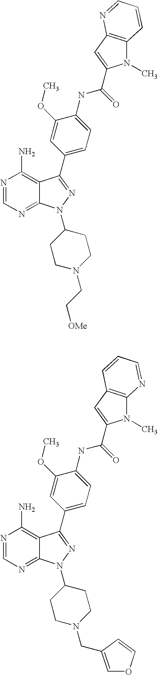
N1=CN=C2C(=C1N)C(C1=CC=C(NC(=O)C3=CC4=C(N3C)C=CC=N4)C(OC)=C1)=NN2C1CCN(CC[OMe])CC1.N1=CN=C2C(=C1N)C(C1=CC=C(NC(=O)C3=CC4=C(N3C)N=CC=C4)C(OC)=C1)=NN2C1CCN(CC2=COC=C2)CC1
